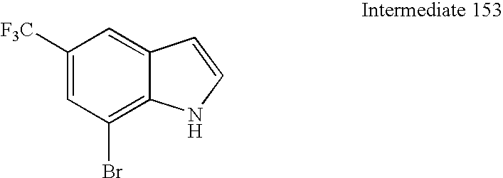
C1([F3C])=CC(Br)=C2C(=C1)C=CN2
